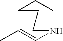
C12C(C)=CN(CC1)CC2
